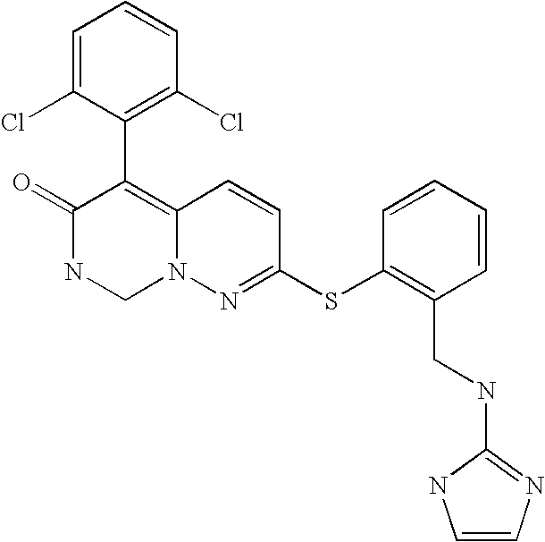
O=C1NCN2C(=C1C1=C(Cl)C=CC=C1Cl)C=CC(SC1=C(CNC3=NC=CN3)C=CC=C1)=N2
